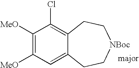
C1([MeO])=C([MeO])C=C2C(=C1Cl)CC[NBoc]CC2
